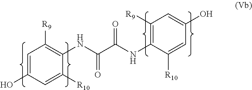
OC1=CC([R9])=C(NC(C(NC2=C([R9])C=C(O)C=C2[R10])=O)=O)C([R10])=C1
